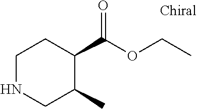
C1NCC(C)C(C(OCC)=O)C1
